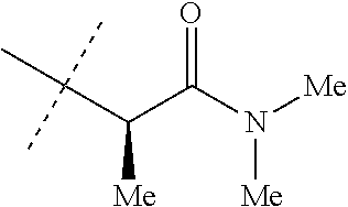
O=C(N([Me])[Me])C(C(C)(C)C)[Me]
